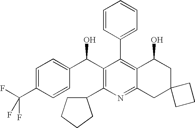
C1(C2=C3C(=NC(C4CCCC4)=C2C(C2=CC=C(C(F)(F)F)C=C2)O)CC2(CC3O)CCC2)=CC=CC=C1
